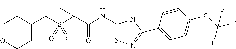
C1(CS(C(C(NC2=NN=C(C3=CC=C(OC(F)(F)F)C=C3)N2)=O)(C)C)(=O)=O)CCOCC1
